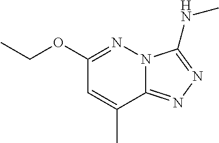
C(OC1=NN2C(=NN=C2NC)C(C)=C1)C
